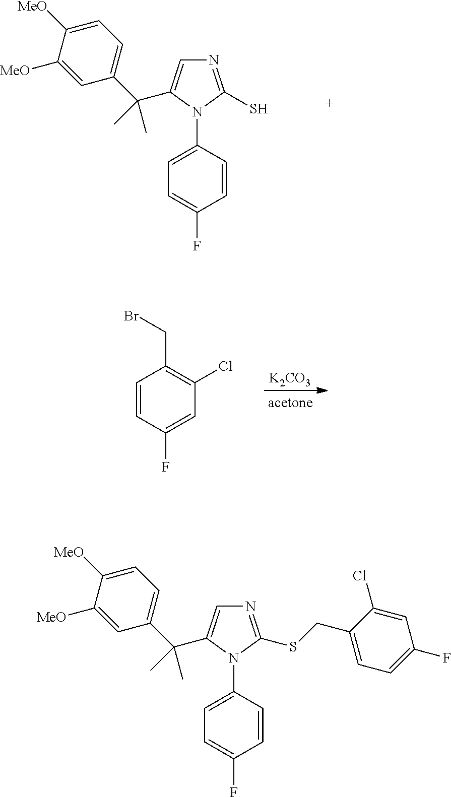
N1=C(S)N(C2=CC=C(F)C=C2)C(C(C2=CC=C([MeO])C([MeO])=C2)(C)C)=C1.[K2CO3].C1=CC(F)=CC(Cl)=C1CBr.N1=C(SCC2=CC=C(F)C=C2Cl)N(C2=CC=C(F)C=C2)C(C(C2=CC=C([MeO])C([MeO])=C2)(C)C)=C1
